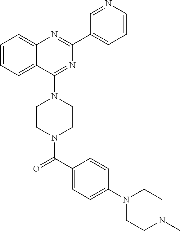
C1=CC=C2C(=C1)N=C(C1=CC=CN=C1)N=C2N1CCN(C(C2=CC=C(N3CCN(C)CC3)C=C2)=O)CC1
